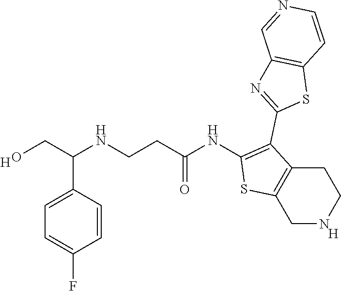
C1NCCC2=C1SC(NC(CCNC(CO)C1=CC=C(F)C=C1)=O)=C2C1=NC2=C(S1)C=CN=C2.[H].[H]
